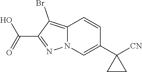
N1=C(C(O)=O)C(Br)=C2N1C=C(C1([CN])CC1)C=C2
